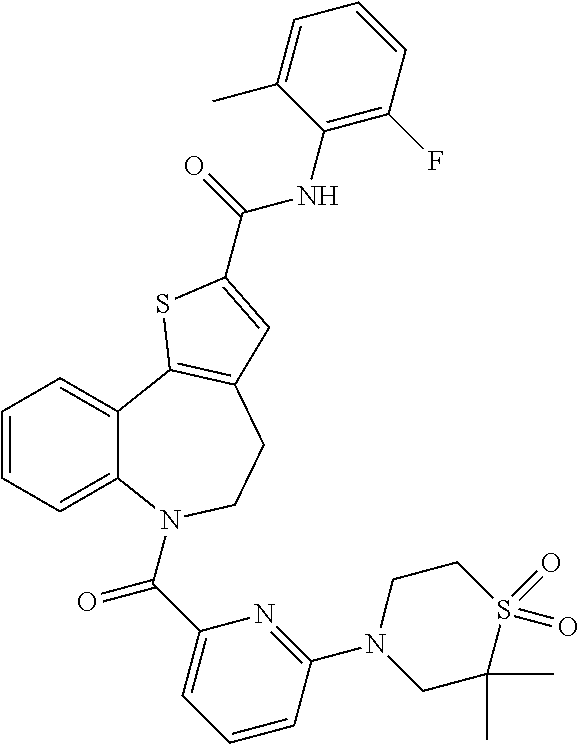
C1=CC=C2C(=C1)C1=C(CCN2C(C2=CC=CC(N3CC(C)(C)S(=O)(=O)CC3)=N2)=O)C=C(C(=O)NC2=C(F)C=CC=C2C)S1
